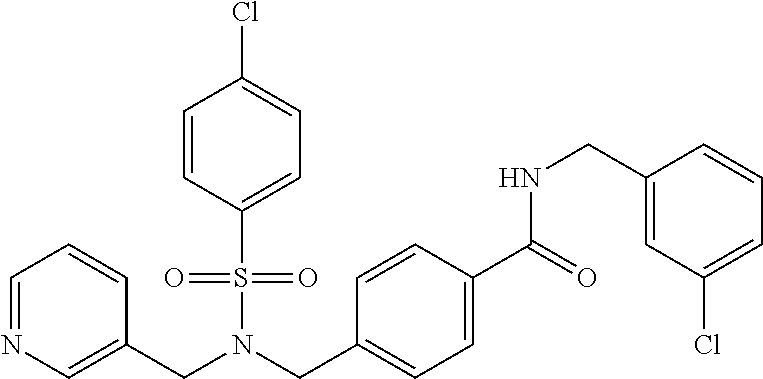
C(N(CC1=CC=C(C(=O)NCC2=CC(Cl)=CC=C2)C=C1)S(=O)(=O)C1=CC=C(Cl)C=C1)C1=CN=CC=C1
